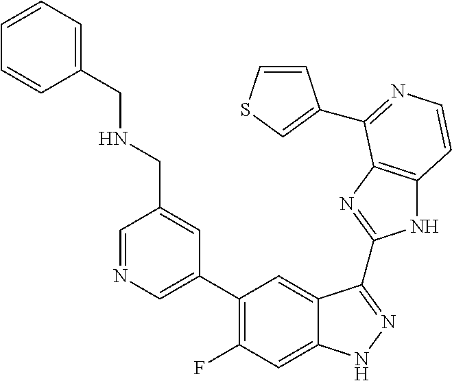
C1=C(C2=C(F)C=C3C(=C2)C(C2=NC4=C(N2)C=CN=C4C2=CSC=C2)=NN3)C=C(CNCC2=CC=CC=C2)C=N1
